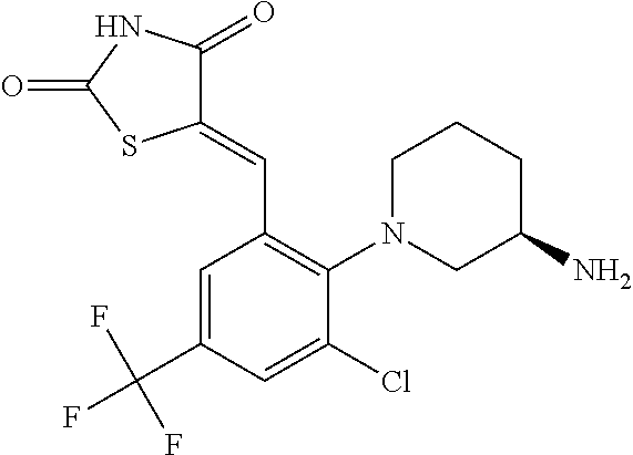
C1(=CC2=C(N3CC(N)CCC3)C(Cl)=CC(C(F)(F)F)=C2)C(=O)NC(=O)S1
